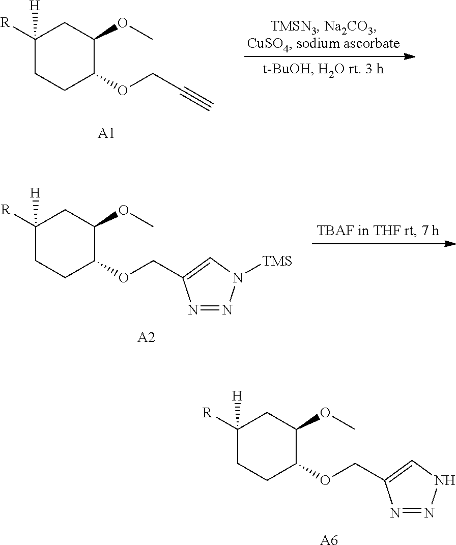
C1([R])([H])CCC(OCC#C)C(OC)C1.[A1].[A2].C1([R])([H])CCC(OCC2=CN([TMS])N=N2)C(OC)C1.[A6].C1([R])([H])CCC(OCC2=CNN=N2)C(OC)C1
